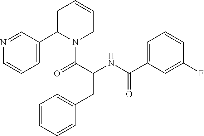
C1(C(=O)NC(CC2=CC=CC=C2)C(=O)N2C(C3=CC=CN=C3)CC=CC2)=CC=CC(F)=C1
